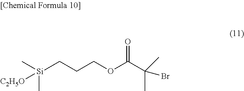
[Si](CCCOC(C(C)(C)Br)=O)(C)(C)[C2H5O]
